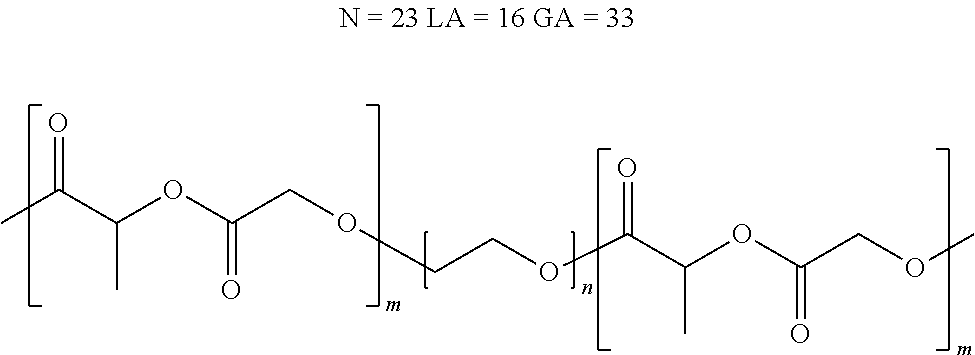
CC(=O)C(C)OC(COCCOC(C(OC(COC)=O)C)=O)=O
